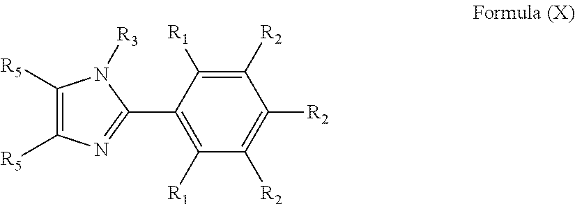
C1([R1])=C(C2=NC([R5])=C([R5])N2[R3])C([R1])=C([R2])C([R2])=C1[R2]
